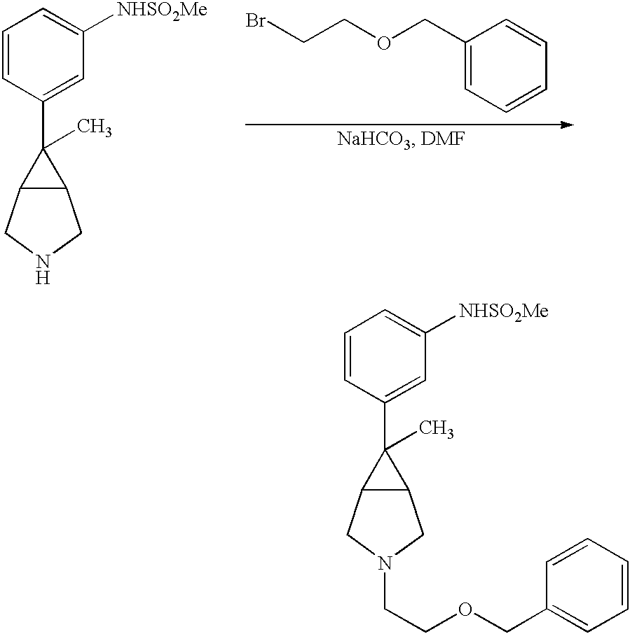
C1=CC(C2(C)C3C2CN(CCOCC2=CC=CC=C2)C3)=CC([NHSO2Me])=C1.[H].C1=C(COCCBr)C=CC=C1.C1=CC(C2(C)C3C2CNC3)=CC([NHSO2Me])=C1
